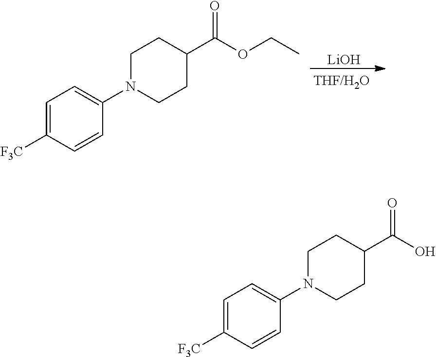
[LiOH].C1=CC([F3C])=CC=C1N1CCC(C(OCC)=O)CC1.C1=CC([F3C])=CC=C1N1CCC(C(O)=O)CC1
